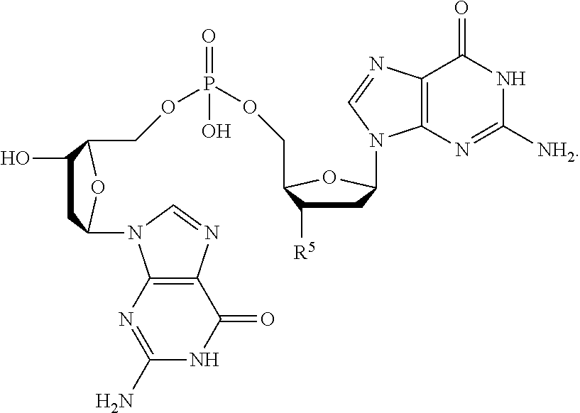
C1C(O)C(COP(=O)(OCC2C([R5])CC(N3C4=C(C(=O)NC([NH2])=N4)N=C3)O2)O)OC1N1C2=C(C(=O)NC(N)=N2)N=C1
